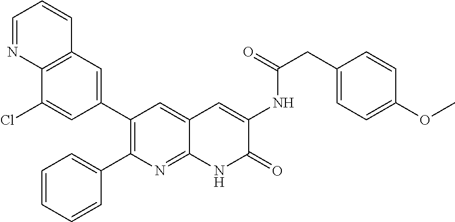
C12=C(C=C(C3=C(C4=CC=CC=C4)N=C4C(=C3)C=C(NC(CC3=CC=C(OC)C=C3)=O)C(=O)N4)C=C1Cl)C=CC=N2
